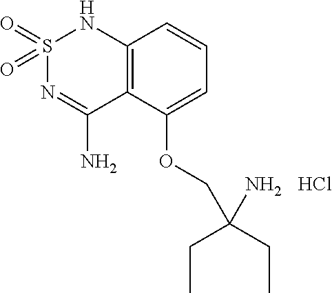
C12=C(C(OCC(N)(CC)CC)=CC=C1)C(N)=NS(=O)(=O)N2.Cl
